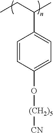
C1=CC(O[(CH2)5][CN])=CC=C1C(CC)C
